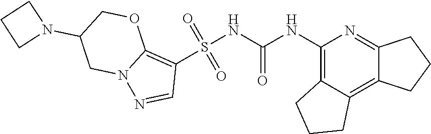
S(NC(NC1=C2C(=C3C(=N1)CCC3)CCC2)=O)(C1=C2N(N=C1)CC(N1CCC1)CO2)(=O)=O
